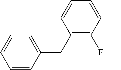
C1(CC2=CC=CC=C2)=C(F)C(C)=CC=C1
